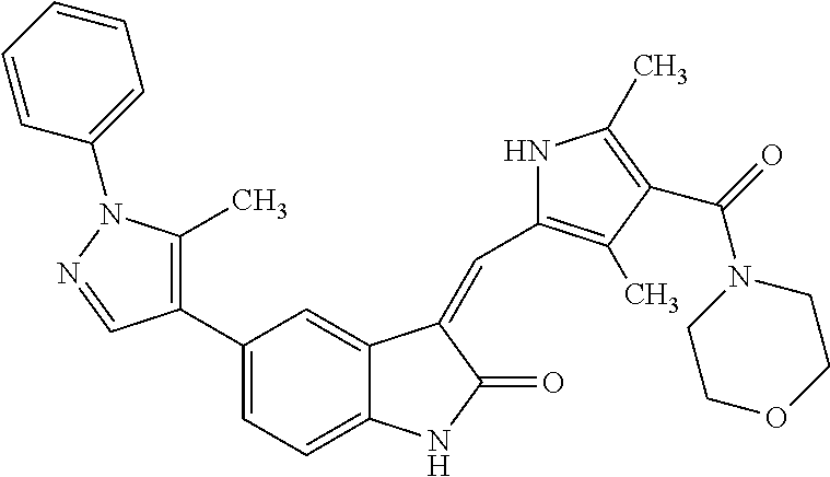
C1(C2=C(C)N(C3=CC=CC=C3)N=C2)=CC=C2C(=C1)C(=CC1=C(C)C(C(=O)N3CCOCC3)=C(C)N1)C(=O)N2
